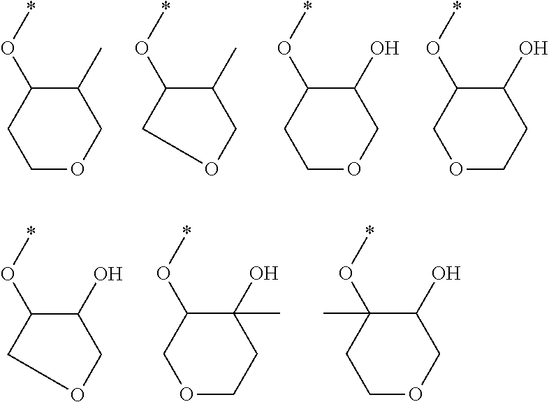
C1(C)C(O*)CCOC1.C1(C)C(O*)COC1.C1(O)C(O*)CCOC1.C1(O)C(O*)COCC1.C1(O)C(O*)COC1.C1(O)(C)C(O*)COCC1.C1(O)C(O*)(C)CCOC1
